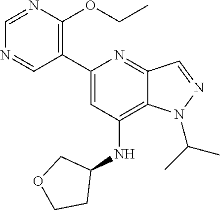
C1(C2=CC(NC3CCOC3)=C3C(=N2)C=NN3C(C)C)=C(OCC)N=CN=C1
